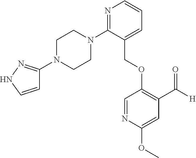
C(OC1=C(C([H])=O)C=C(OC)N=C1)C1=CC=CN=C1N1CCN(C2=NNC=C2)CC1
